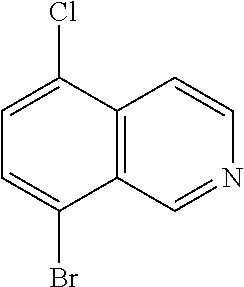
C1=C(Cl)C2=C(C(Br)=C1)C=NC=C2
